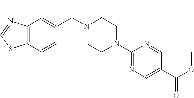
C12=C(C=CC(C(N3CCN(C4=NC=C(C(OC)=O)C=N4)CC3)C)=C1)SC=N2
